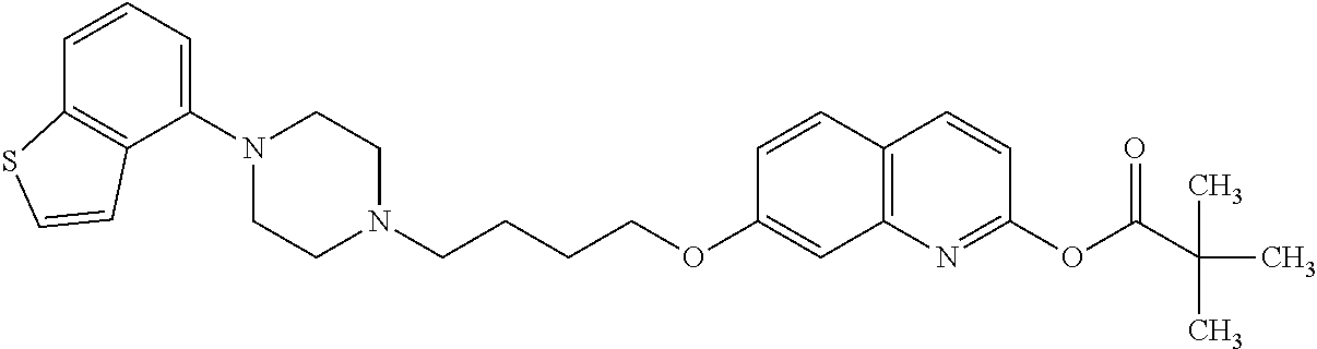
C1=CC2=C(C(N3CCN(CCCCOC4=CC5=C(C=C4)C=CC(OC(C(C)(C)C)=O)=N5)CC3)=C1)C=CS2
